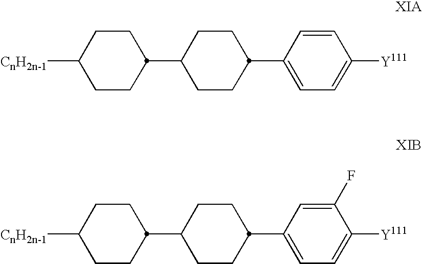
C1(C2CCC([CnH2n-1])CC2)CCC(C2=CC=C([Y111])C=C2)CC1.C1(C2CCC([CnH2n-1])CC2)CCC(C2=CC=C([Y111])C(F)=C2)CC1
